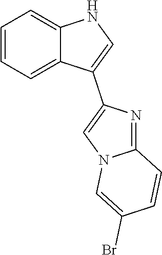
C1=CC=C2C(=C1)NC=C2C1=CN2C(=N1)C=CC(Br)=C2
